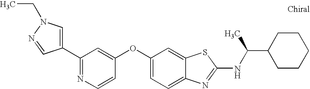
N1=C(C2=CN(CC)N=C2)C=C(OC2=CC=C3C(=C2)SC(NC(C2CCCCC2)C)=N3)C=C1
